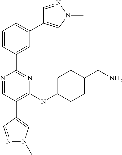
C1=C(C2=NC(NC3CCC(CN)CC3)=C(C3=CN(C)N=C3)C=N2)C=CC=C1C1=CN(C)N=C1
